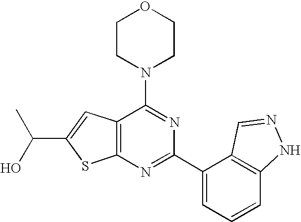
C1CN(C2=NC(C3=CC=CC4=C3C=NN4)=NC3=C2C=C(C(O)C)S3)CCO1
